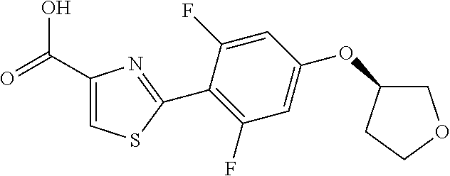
C1(OC2COCC2)=CC(F)=C(C2=NC(C(=O)O)=CS2)C(F)=C1
